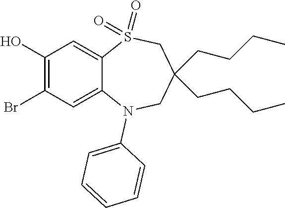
OC1=C(Br)C=C2C(=C1)S(=O)(=O)CC(CCCC)(CCCC)CN2C1=CC=CC=C1
